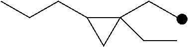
C1(CC)(CC)C(CCC)C1
